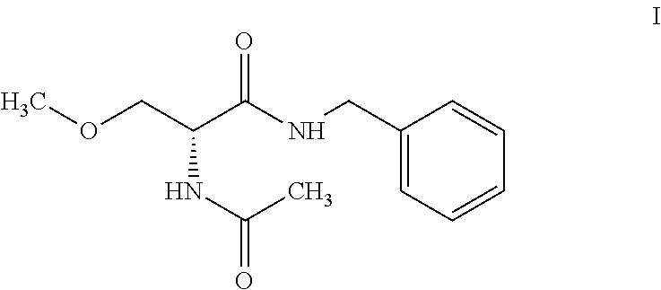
C1(CNC(C(COC)NC(=O)C)=O)=CC=CC=C1
